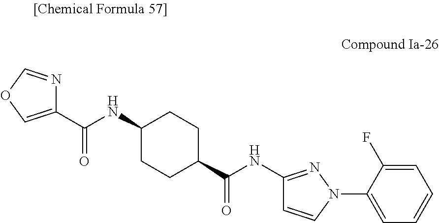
C1(C(NC2CCC(C(NC3=NN(C4=CC=CC=C4F)C=C3)=O)CC2)=O)=COC=N1
